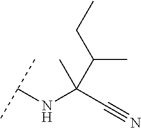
CC(C#N)(NC(C)C)C(CC)C
